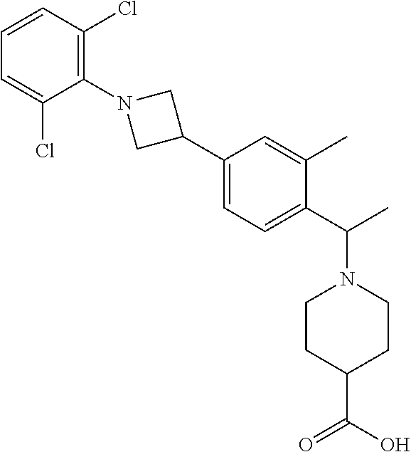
C1=CC(Cl)=C(N2CC(C3=CC=C(C(N4CCC(C(O)=O)CC4)C)C(C)=C3)C2)C(Cl)=C1
